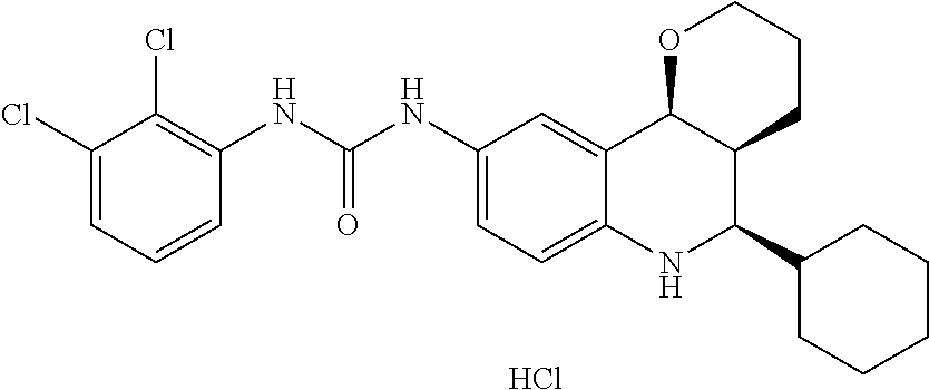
Cl.C12=CC(NC(NC3=C(Cl)C(Cl)=CC=C3)=O)=CC=C1NC(C1CCCCC1)C1C2OCCC1
